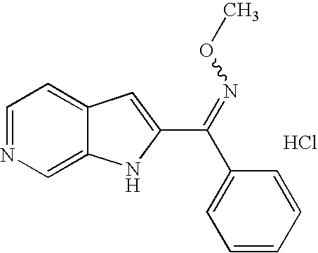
C1=NC=C2C(=C1)C=C(C(=NOC)C1=CC=CC=C1)N2.Cl
